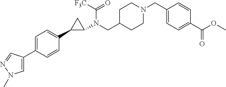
C1=C(C2=CN(C)N=C2)C=CC(C2CC2N(C([F3C])=O)CC2CCN(CC3=CC=C(C(OC)=O)C=C3)CC2)=C1
